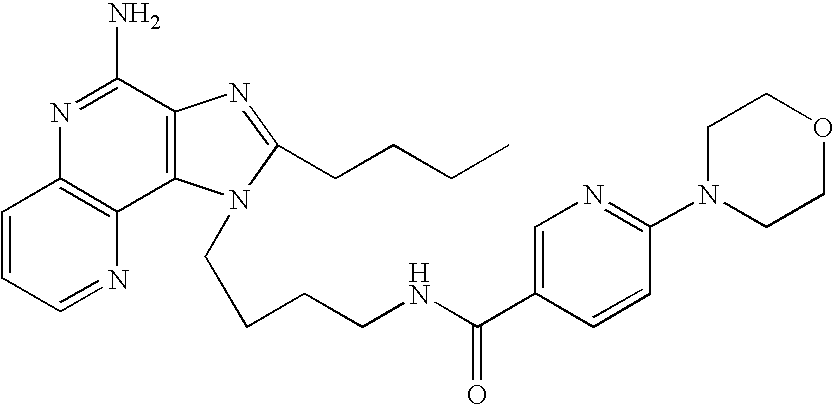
C12=C(N=CC=C1)C1=C(C(N)=N2)N=C(CCCC)N1CCCCNC(C1=CN=C(N2CCOCC2)C=C1)=O
